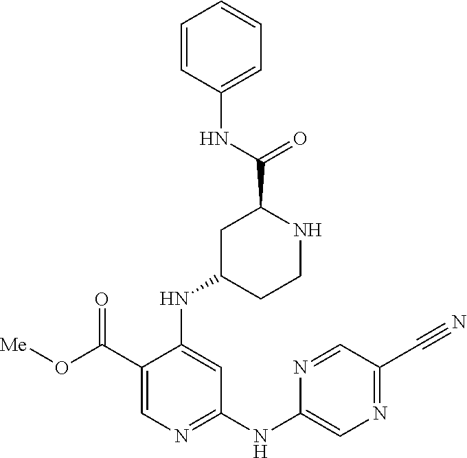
N1=CC(C#N)=NC=C1NC1=NC=C(C(O[Me])=O)C(NC2CCNC(C(NC3=CC=CC=C3)=O)C2)=C1
